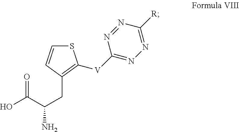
C1(CC(N)C(O)=O)=C([V]C2=NN=C([R])N=N2)SC=C1
